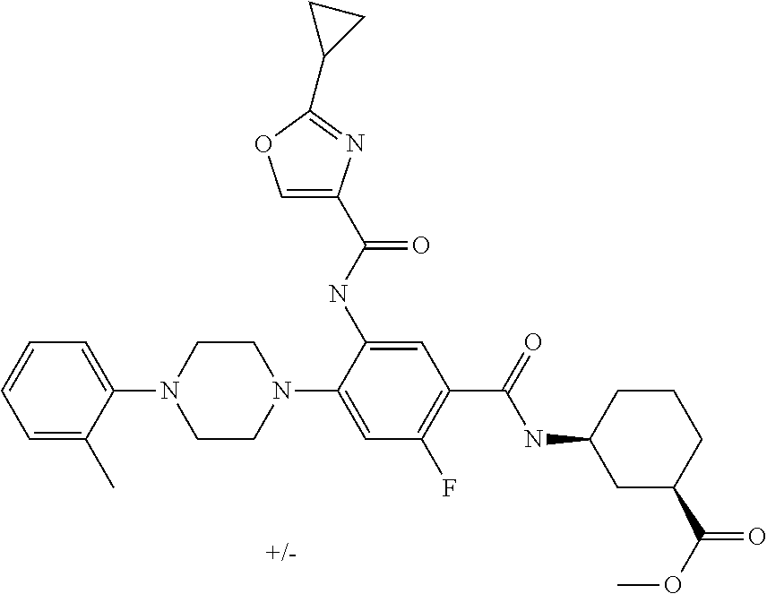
C1=C(C)C(N2CCN(C3=CC(F)=C(C(=O)NC4CC(C(OC)=O)CCC4)C=C3NC(C3=COC(C4CC4)=N3)=O)CC2)=CC=C1
